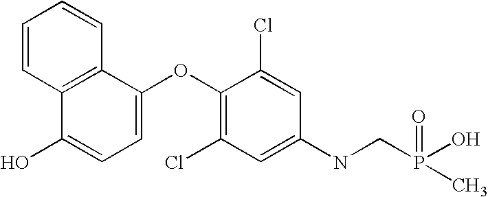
C1=CC2=C(C=C1)C(OC1=C(Cl)C=C(NCP(O)(=O)C)C=C1Cl)=CC=C2O
